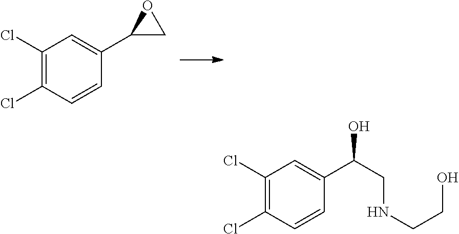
C1(Cl)=C(Cl)C=CC(C2CO2)=C1.C1(Cl)=C(Cl)C=CC(C(CNCCO)O)=C1
